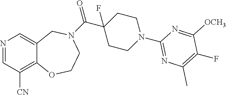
N1=CC([CN])=C2C(=C1)CN(C(C1(F)CCN(C3=NC(C)=C(F)C([OCH3])=N3)CC1)=O)CCO2
